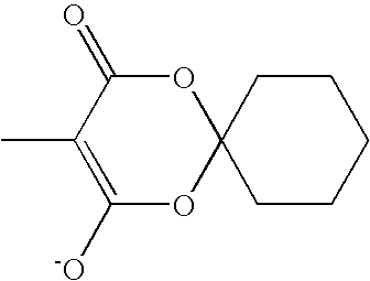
C1(=O)OC2(OC([-O])=C1C)CCCCC2
